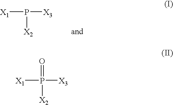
[X1]P([X3])[X2].[X1]P([X3])([X2])=O
